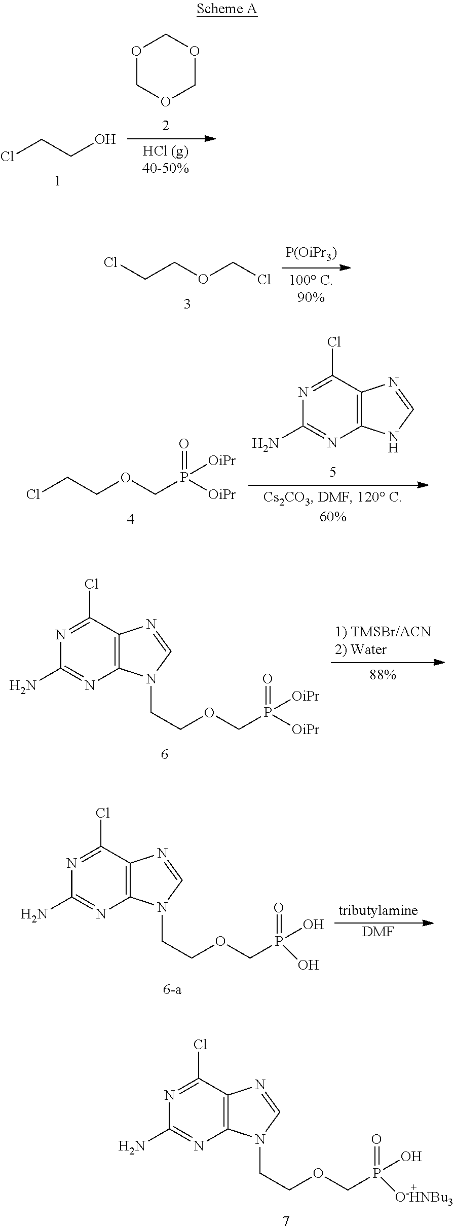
N1=C(Cl)C2=C(N=C1N)N(CCOCP([O-HNBu3])(=O)O)C=N2.ClCCO.O1COCOC1.ClCCOCCl.N1=C(Cl)C2=C(N=C1N)NC=N2.ClCCOCP([OiPr])(=O)[OiPr].N1=C(Cl)C2=C(N=C1N)N(CCOCP([OiPr])(=O)[OiPr])C=N2.N1=C(Cl)C2=C(N=C1N)N(CCOCP(O)(=O)O)C=N2.[DMF]
